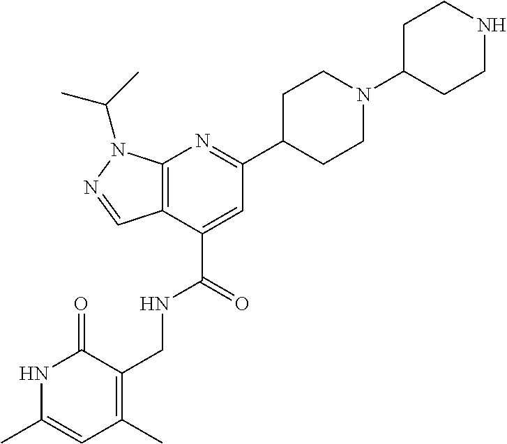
C12=C(C(C(=O)NCC3=C(C)C=C(C)NC3=O)=CC(C3CCN(C4CCNCC4)CC3)=N1)C=NN2C(C)C
